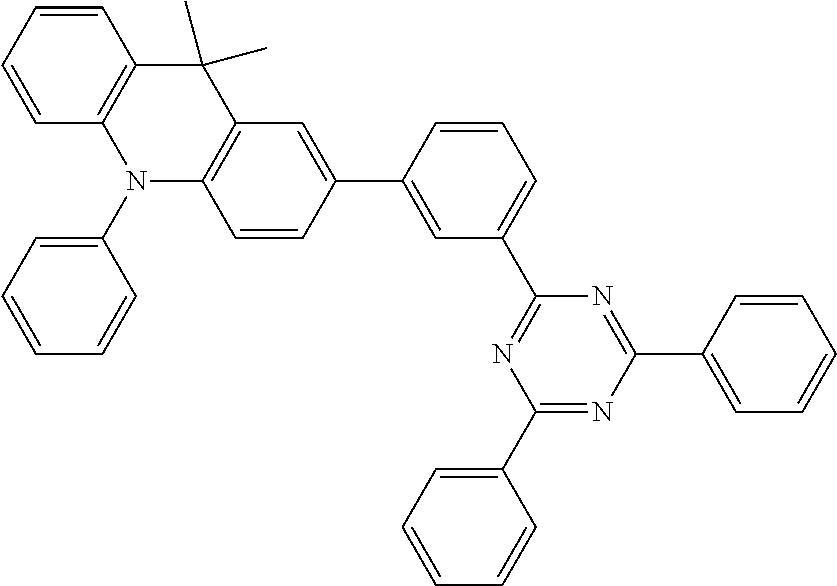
C1(C2=CC(C3=NC(C4=CC=CC=C4)=NC(C4=CC=CC=C4)=N3)=CC=C2)=CC2=C(C=C1)N(C1=CC=CC=C1)C1=C(C2(C)C)C=CC=C1
